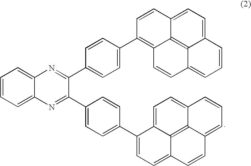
C1=CC=C2C(=C1)N=C(C1=CC=C(C3=C4C5=C6C(=CC=C5C=C3)C=CC=C6C=C4)C=C1)C(C1=CC=C(C3=CC=C4C5=C6C(=CC=C53)C=CC=C6C=C4)C=C1)=N2
